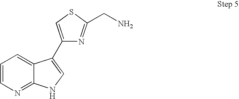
C1=CN=C2C(=C1)C(C1=CSC(CN)=N1)=CN2
